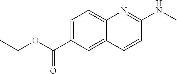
C1=C(C(OCC)=O)C=C2C(=C1)N=C(NC)C=C2
